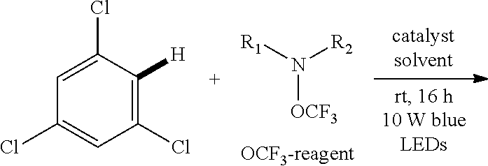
C1=C(Cl)C([H])=C(Cl)C=C1Cl.N([OCF3])([R1])[R2]
